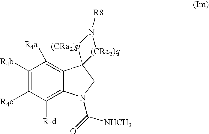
C1([R4b])=C([R4c])C([R4d])=C2C(=C1[R4a])C1(CN2C(=O)[NHCH3])[(CRa2)p]N([R8])[(CRa2)q]1
